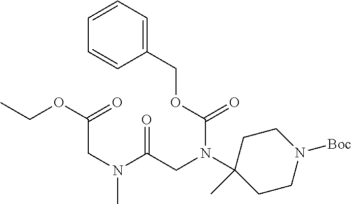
C1=CC=C(COC(N(C2(C)CCN([Boc])CC2)CC(N(CC(OCC)=O)C)=O)=O)C=C1
